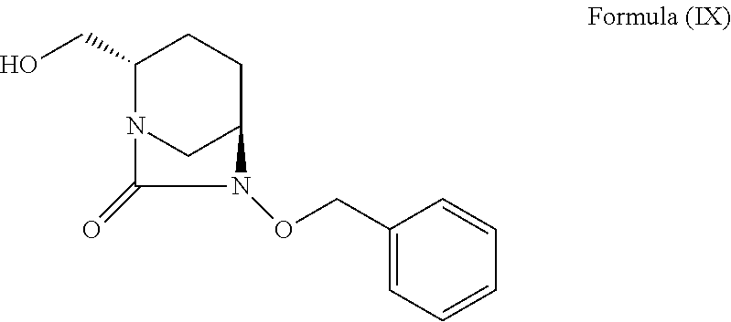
C1(CO)N2CC(CC1)N(OCC1=CC=CC=C1)C2=O
